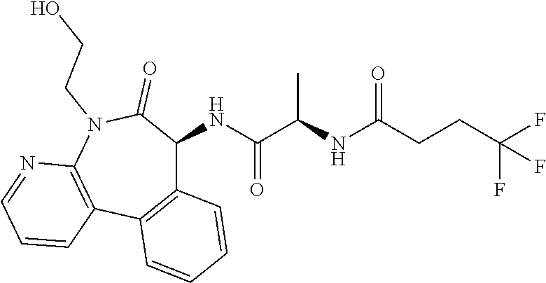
C12=C(C3=C(N(CCO)C(=O)C1NC(C(NC(CCC(F)(F)F)=O)C)=O)N=CC=C3)C=CC=C2
